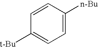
C1=C([n-Bu])C=CC([t-Bu])=C1
